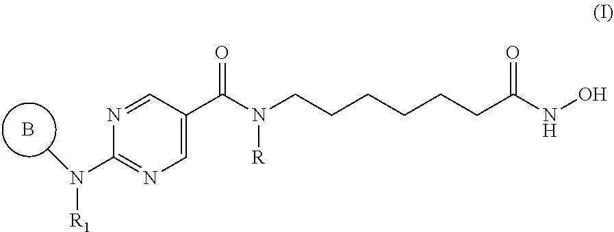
B.CN(C1=NC=C(C(N(CCCCCCC(NO)=O)[R])=O)C=N1)[R1]
